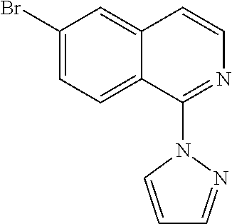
C1(Br)=CC=C2C(=C1)C=CN=C2N1C=CC=N1
